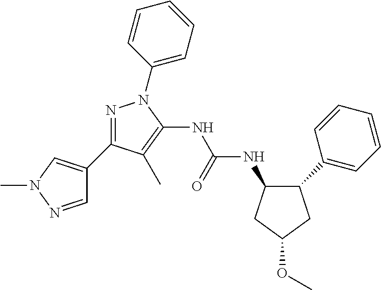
C1(C2=CC=CC=C2)CC(OC)CC1NC(NC1=C(C)C(C2=CN(C)N=C2)=NN1C1=CC=CC=C1)=O
